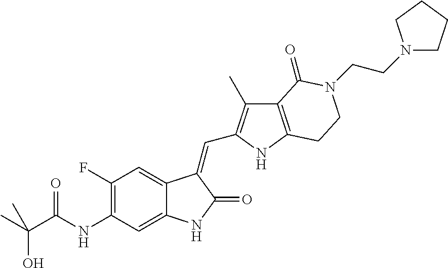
C1(F)=C(NC(=O)C(C)(O)C)C=C2C(=C1)C(=CC1=C(C)C3=C(N1)CCN(CCN1CCCC1)C3=O)C(=O)N2
